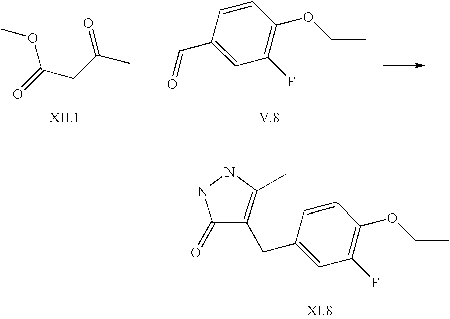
C(CC(C)=O)(=O)OC.C1=CC(C=O)=CC(F)=C1OCC.C1=CC(CC2=C(C)NNC2=O)=CC(F)=C1OCC
